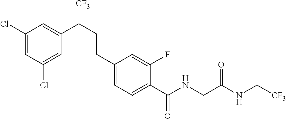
N(C(C1=CC=C(C=CC([CF3])C2=CC(Cl)=CC(Cl)=C2)C=C1F)=O)CC(=O)NC[CF3]
